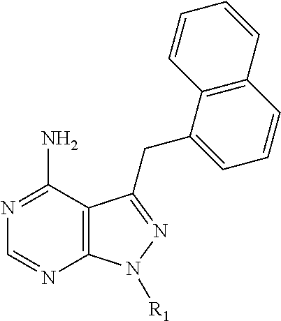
C12=C(C(N)=NC=N1)C(CC1=CC=CC3=C1C=CC=C3)=NN2[R1]
